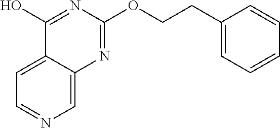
C1=C2C(=CN=C1)N=C(OCCC1=CC=CC=C1)N=C2O
